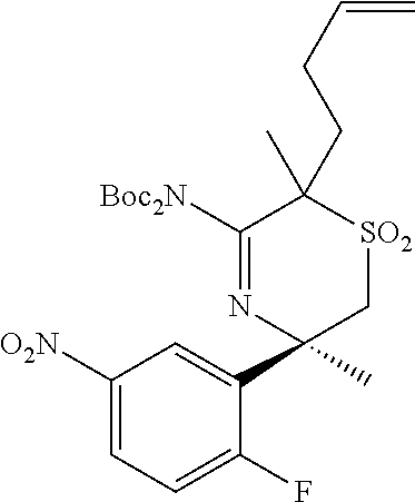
C1([O2N])=CC=C(F)C(C2(C)N=C([Boc2N])C(CCC=C)(C)[SO2]C2)=C1
